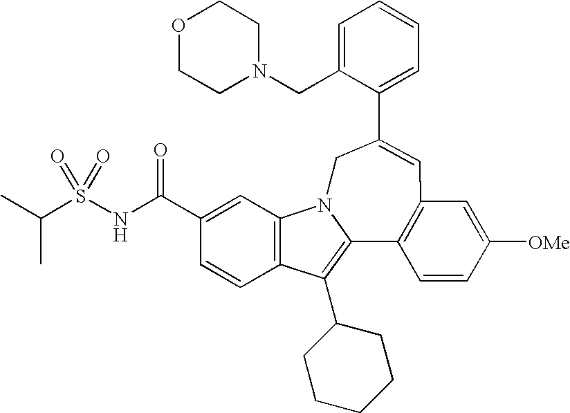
C1=C(CN2CCOCC2)C(C2=CC3=C(C4=C(C5CCCCC5)C5=C(C=C(C(NS(C(C)C)(=O)=O)=O)C=C5)N4C2)C=CC([OMe])=C3)=CC=C1
